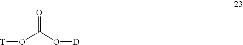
[T]OC(=O)O[D]
